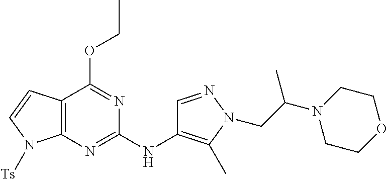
C12=C(C=CN1[Ts])C(OCC)=NC(NC1=C(C)N(CC(N3CCOCC3)C)N=C1)=N2
